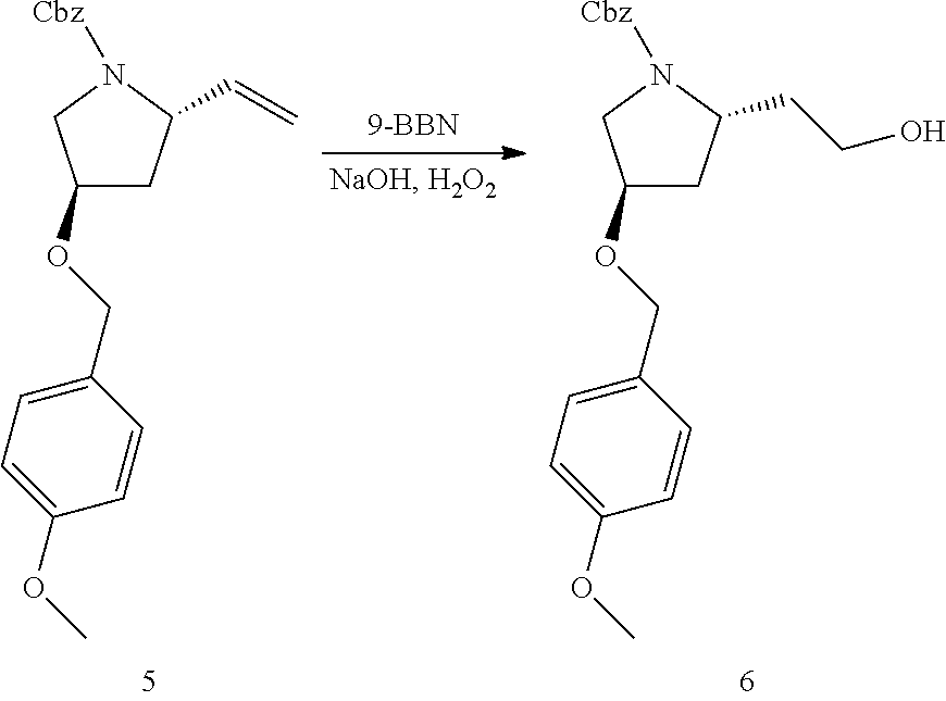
C1(OCC2=CC=C(OC)C=C2)CC(C=C)N([Cbz])C1.C1(OCC2=CC=C(OC)C=C2)CC(CCO)N([Cbz])C1
